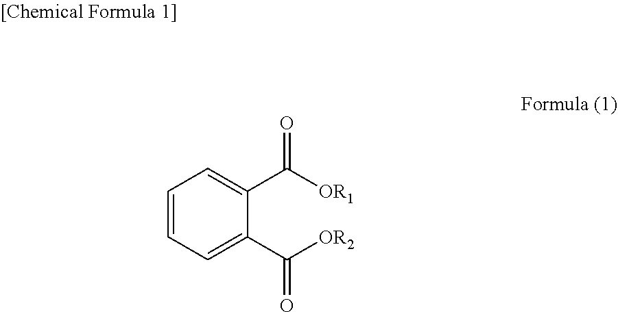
C1=CC=C(C([OR2])=O)C(C([OR1])=O)=C1
